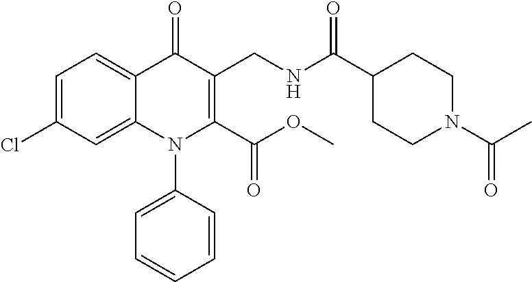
C1=C(Cl)C=C2C(=C1)C(=O)C(CNC(C1CCN(C(C)=O)CC1)=O)=C(C(OC)=O)N2C1=CC=CC=C1
